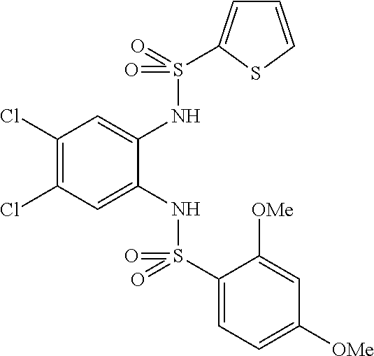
C1(Cl)=C(Cl)C=C(NS(C2=CC=C([OMe])C=C2[OMe])(=O)=O)C(NS(=O)(=O)C2=CC=CS2)=C1
